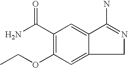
C1N=C(N)C2=CC(C(N)=O)=C(OCC)C=C12
